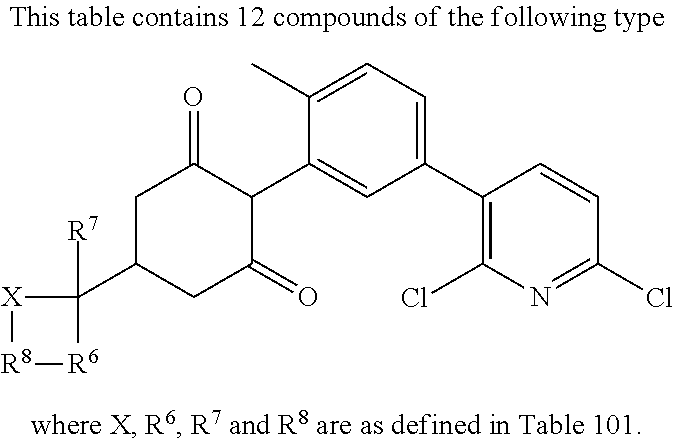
[R8]1[R6]C([R7])(C2CC(=O)C(C3=CC(C4=C(Cl)N=C(Cl)C=C4)=CC=C3C)C(=O)C2)[X]1
